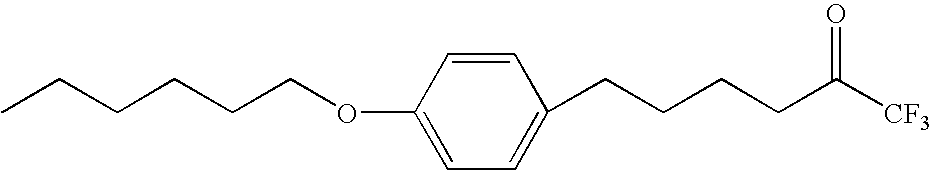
CCCCCCOC1=CC=C(CCCCC([CF3])=O)C=C1
